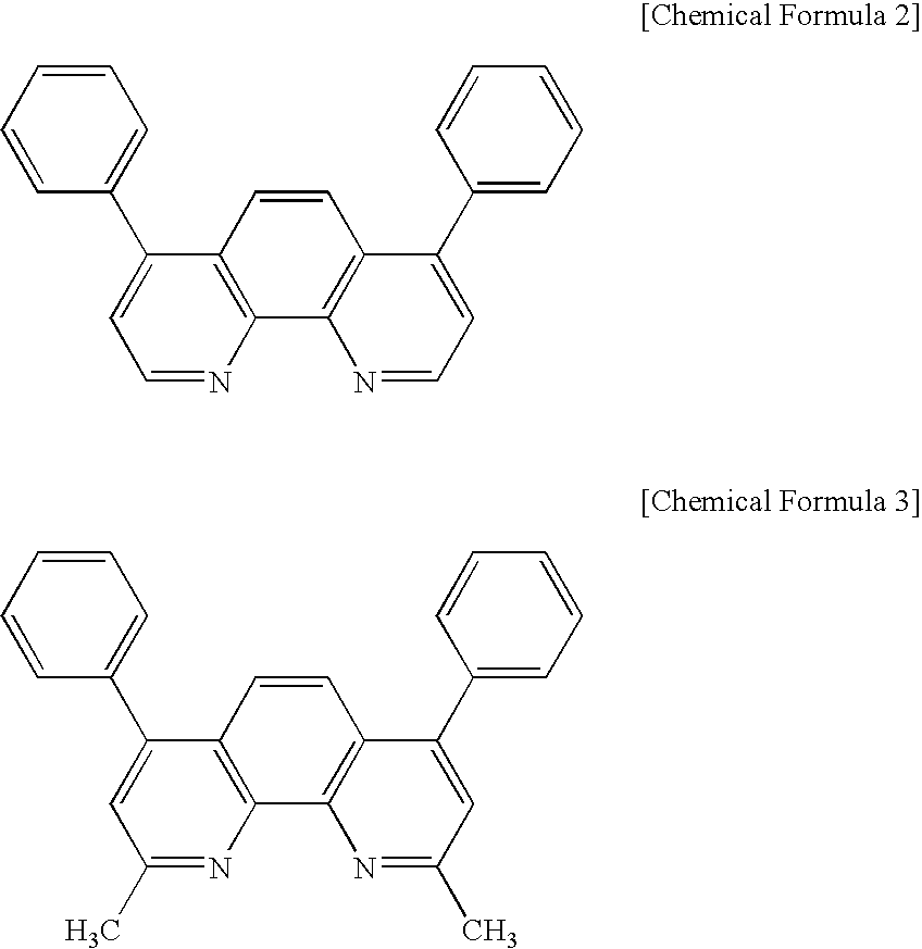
C1=NC2=C(C(C3=CC=CC=C3)=C1)C=CC1=C2N=CC=C1C1=CC=CC=C1.C1(C)=NC2=C(C(C3=CC=CC=C3)=C1)C=CC1=C2N=C(C)C=C1C1=CC=CC=C1
